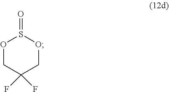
S1(=O)OCC(F)(F)CO1
